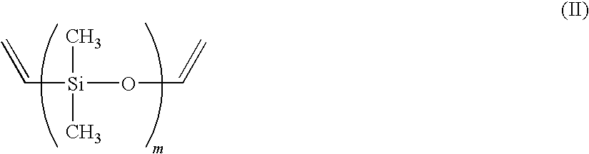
C([Si](OC=C)(C)C)=C
